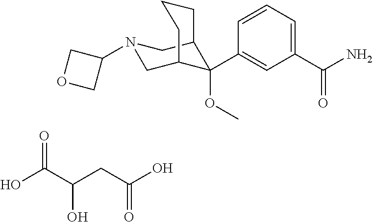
C1(C(N)=O)=CC=CC(C2(OC)C3CN(C4COC4)CC2CCC3)=C1.OC(C(CC(O)=O)O)=O
